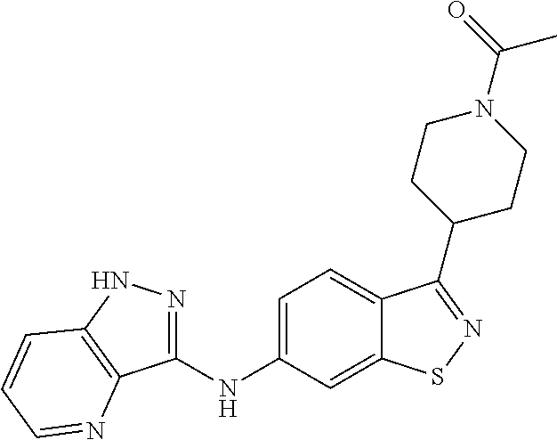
C1(NC2=CC=C3C(=C2)SN=C3C2CCN(C(=O)C)CC2)=NNC2=C1N=CC=C2
